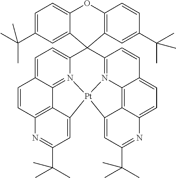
C1=C2C3=N4C(=C1)C1(C5=N6C7=C8C(=CC(C(C)(C)C)=NC8=CC=C7C=C5)[Pt]46C4=CC(C(C)(C)C)=NC(=C34)C=C2)C2=C(OC3=CC=C(C(C)(C)C)C=C13)C=CC(C(C)(C)C)=C2
